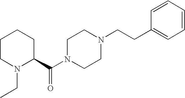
C1CN(CC)C(C(N2CCN(CCC3=CC=CC=C3)CC2)=O)CC1
